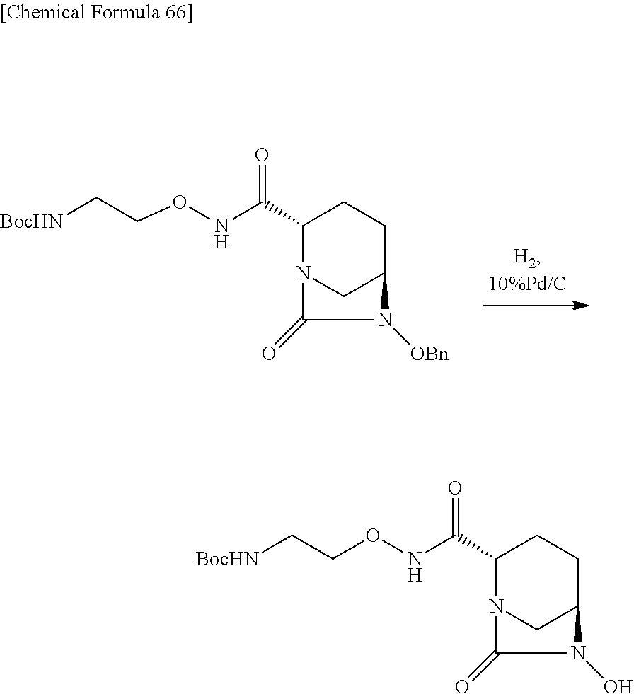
C1(C(NOCC[BocHN])=O)N2CC(CC1)N([OBn])C2=O.C1(C(NOCC[BocHN])=O)N2CC(CC1)N(O)C2=O
